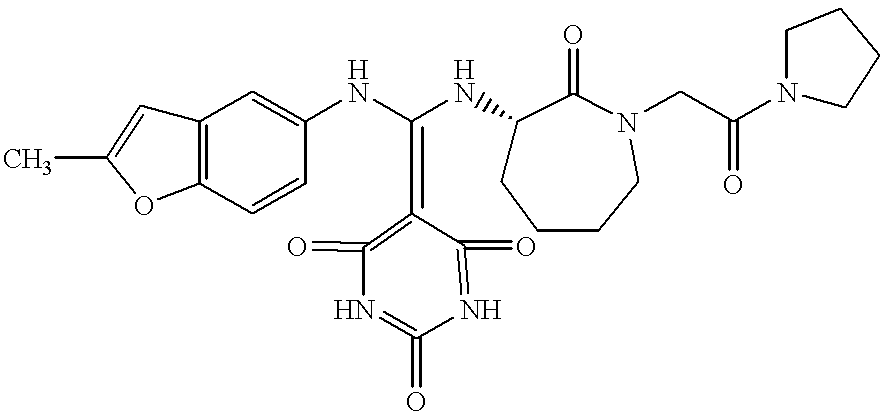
N(C(NC1CCCCN(CC(N2CCCC2)=O)C1=O)=C1=C(=O)N=C(=O)N=C1=O)C1=CC2=C(C=C1)OC(C)=C2
